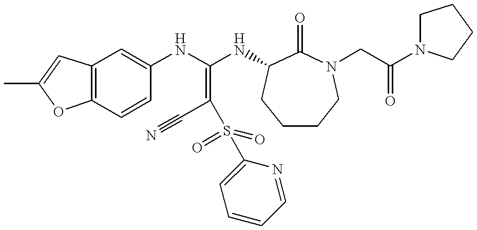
C12=C(C=CC(NC(NC3C(=O)N(CC(N4CCCC4)=O)CCCC3)=C(C#N)S(=O)(C3=CC=CC=N3)=O)=C1)OC(C)=C2
